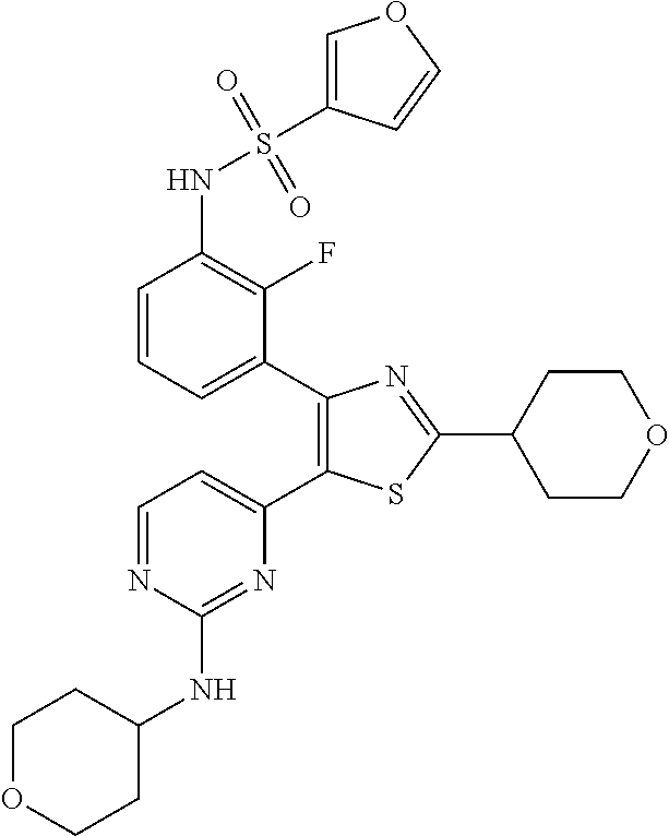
C1=CC=C(C2=C(C3=CC=NC(NC4CCOCC4)=N3)SC(C3CCOCC3)=N2)C(F)=C1NS(C1=COC=C1)(=O)=O
